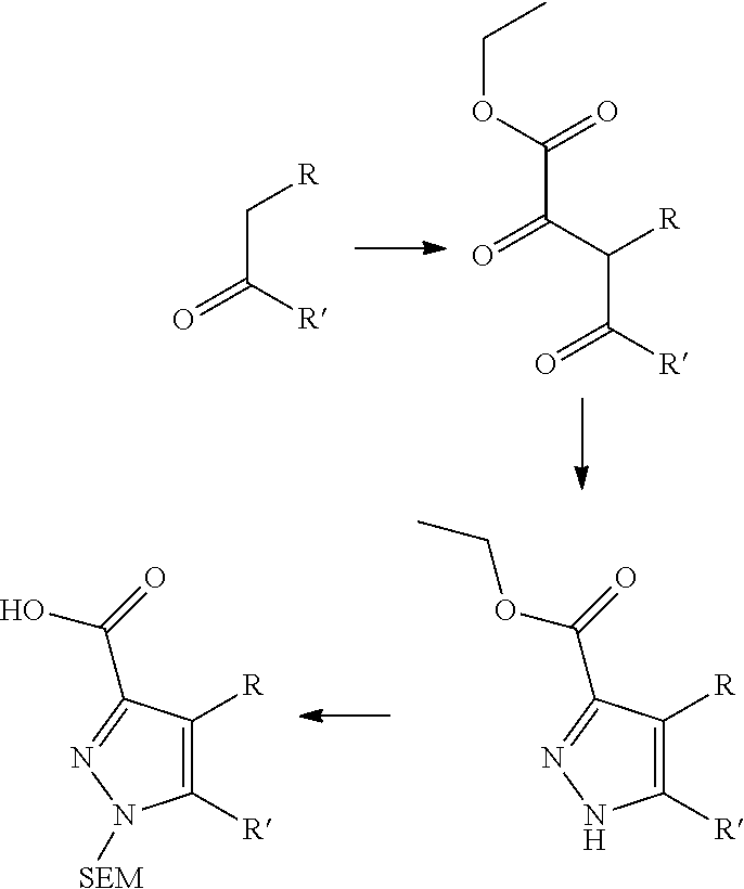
O=C([R])C[R].C([R])(C([R])=O)C(=O)C(=O)OCC.C1([R])=C([R])C(C(=O)OCC)=NN1.C1([R])=C([R])C(C(=O)O)=NN1[SEM]
